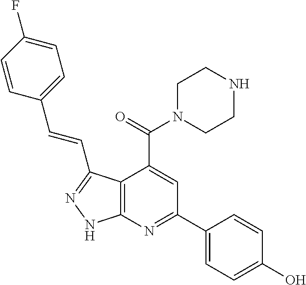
C12=C(C(C=CC3=CC=C(F)C=C3)=NN1)C(C(=O)N1CCNCC1)=CC(C1=CC=C(O)C=C1)=N2
